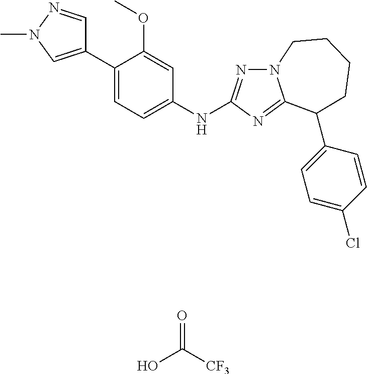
C1(C2=CN(C)N=C2)=CC=C(NC2=NN3C(=N2)C(C2=CC=C(Cl)C=C2)CCCC3)C=C1OC.O=C([CF3])O
